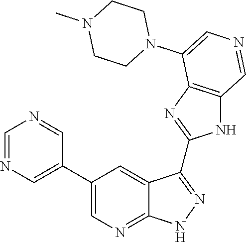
C1=NC=C(C2=CN=C3C(=C2)C(C2=NC4=C(N2)C=NC=C4N2CCN(C)CC2)=NN3)C=N1
